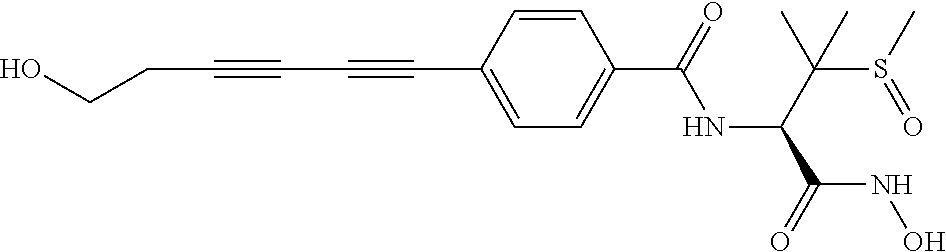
C(C#CC#CC1=CC=C(C(=O)NC(C(S(C)=O)(C)C)C(=O)NO)C=C1)CO
